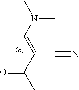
N(C)(C=C(C#N)C(C)=O)C
